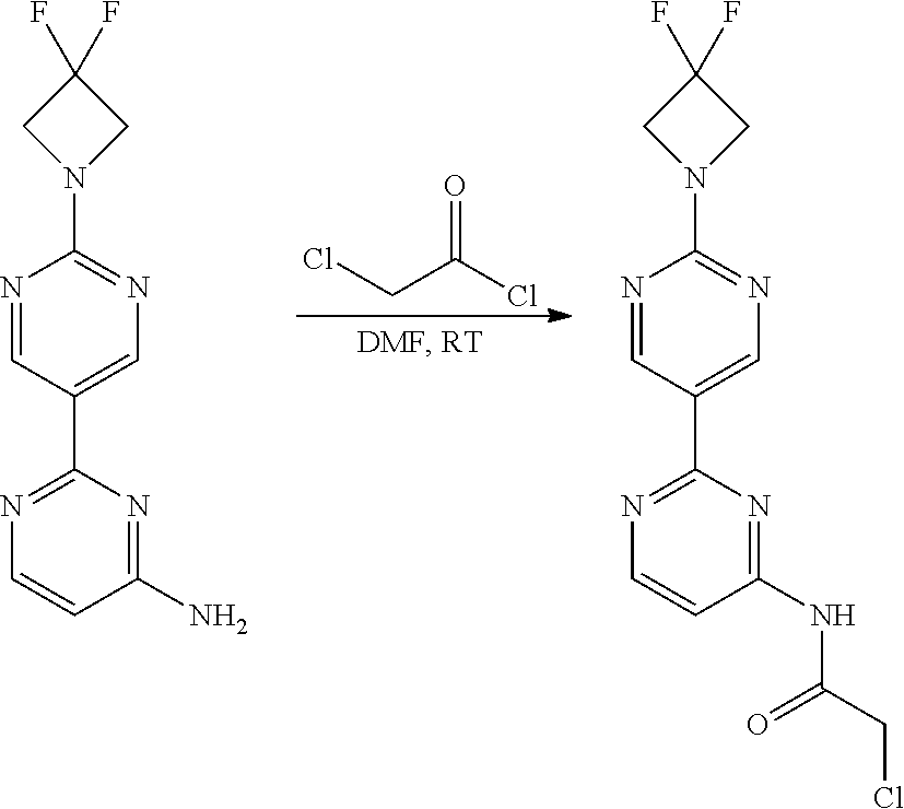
C1=C(C2=NC=CC(NC(CCl)=O)=N2)C=NC(N2CC(F)(F)C2)=N1.C1=C(C2=NC=CC(N)=N2)C=NC(N2CC(F)(F)C2)=N1.ClCC(Cl)=O
